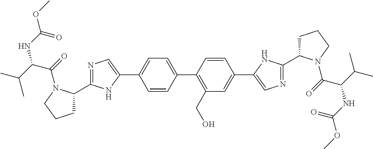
C1C(C2=NC=C(C3=CC=C(C4=C(CO)C=C(C5=CN=C(C6CCCN6C(=O)C(C(C)C)NC(OC)=O)N5)C=C4)C=C3)N2)N(C(C(C(C)C)NC(OC)=O)=O)CC1
